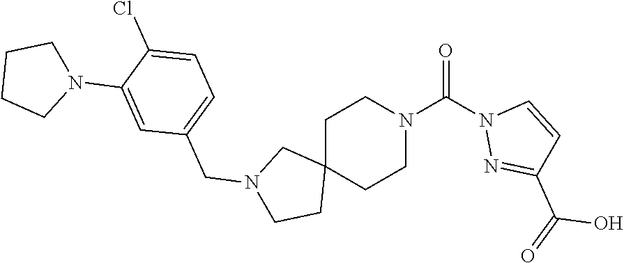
C1C2(CCN(C(N3N=C(C(=O)O)C=C3)=O)C1)CN(CC1=CC=C(Cl)C(N3CCCC3)=C1)CC2
